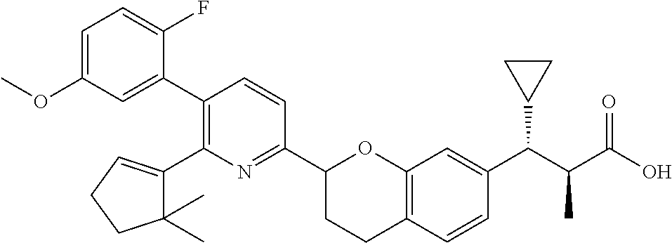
C1=C(OC)C=C(C2=C(C3=CCCC3(C)C)N=C(C3CCC4=C(O3)C=C(C(C(C(O)=O)C)C3CC3)C=C4)C=C2)C(F)=C1
